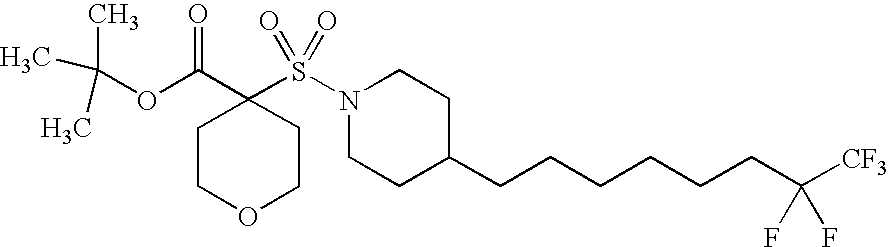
C(OC(C1(S(N2CCC(CCCCCCC([CF3])(F)F)CC2)(=O)=O)CCOCC1)=O)(C)(C)C
